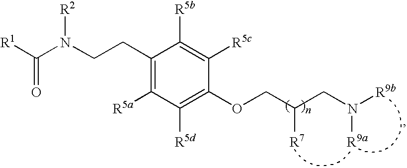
[R1]C(N(CCC1=C([R5a])C([R5d])=C(OCC(CN([R9b])[R9a])[R7])C([R5c])=C1[R5b])[R2])=O
